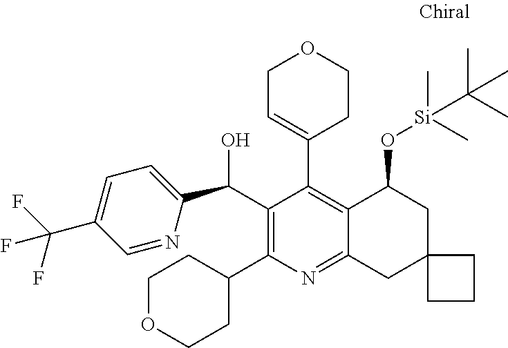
C1(C(O)C2=CC=C(C(F)(F)F)C=N2)=C(C2CCOCC2)N=C2C(=C1C1=CCOCC1)C(O[Si](C)(C)C(C)(C)C)CC1(C2)CCC1
